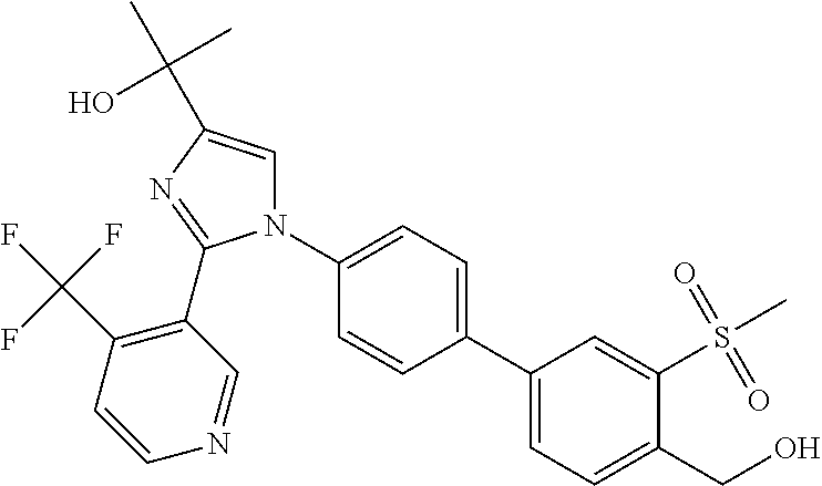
N1(C2=CC=C(C3=CC=C(CO)C(S(=O)(=O)C)=C3)C=C2)C=C(C(O)(C)C)N=C1C1=C(C(F)(F)F)C=CN=C1
